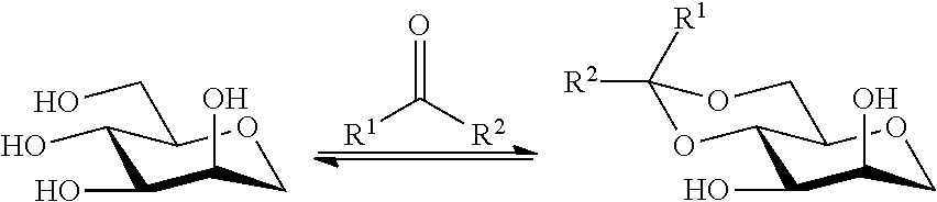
[R1]C([R2])=O.C1(O)C(O)C(O)COC1CO.C1(O)C(O)COC2C1OC([R2])([R1])OC2
